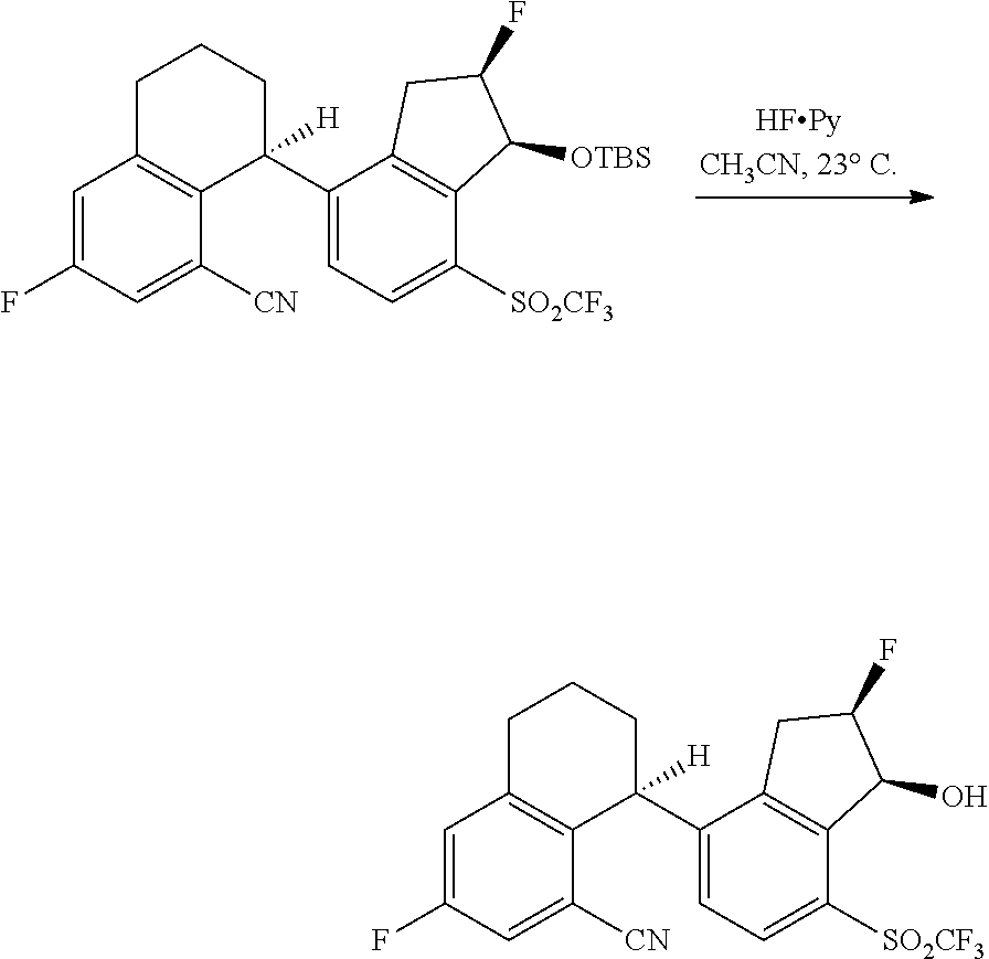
C1(C2([H])CCCC3=C2C([CN])=CC(F)=C3)=CC=C([SO2CF3])C2=C1CC(F)C2[OTBS].C1(C2([H])CCCC3=C2C([CN])=CC(F)=C3)=CC=C([SO2CF3])C2=C1CC(F)C2O
